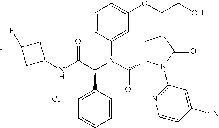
C1(C(C(NC2CC(F)(F)C2)=O)N(C(=O)C2CCC(=O)N2C2=NC=CC([CN])=C2)C2=CC(OCCO)=CC=C2)=C(Cl)C=CC=C1
